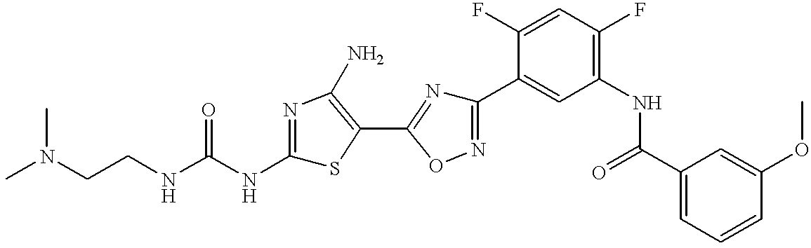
C(CNC(NC1=NC(N)=C(C2=NC(C3=CC(NC(C4=CC=CC(OC)=C4)=O)=C(F)C=C3F)=NO2)S1)=O)N(C)C
